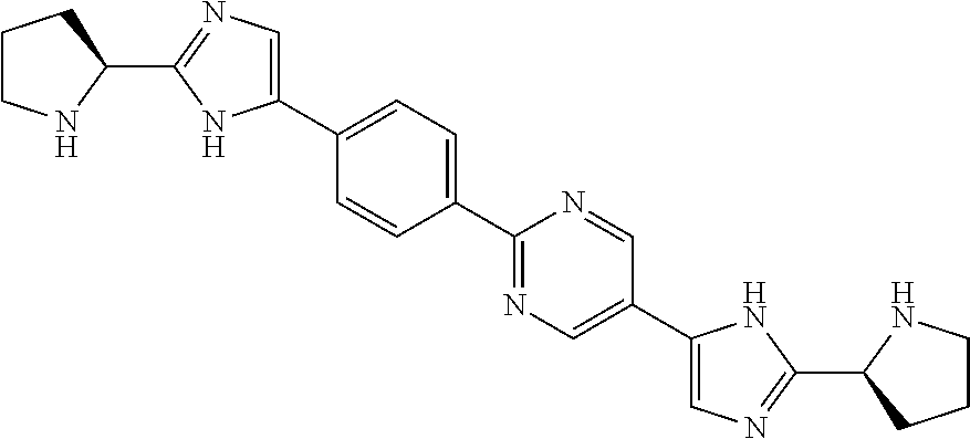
C1(C2CCCN2)=NC=C(C2=CC=C(C3=NC=C(C4=CN=C(C5CCCN5)N4)C=N3)C=C2)N1
